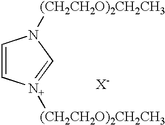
C1=C[N+]([(CH2CH2O)2CH2CH3])=CN1[(CH2CH2O)2CH2CH3].[X-]
